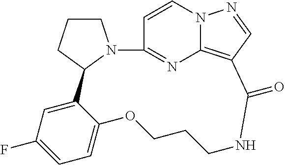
C12=C3C=NN1C=CC(=N2)N1CCCC1C1=CC(F)=CC=C1OCCCNC3=O
